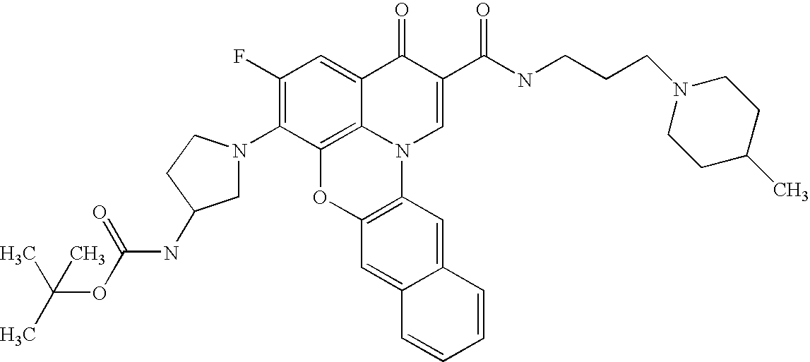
C1(F)=C(N2CC(NC(=O)OC(C)(C)C)CC2)C2=C3C(=C1)C(=O)C(C(=O)NCCCN1CCC(C)CC1)=CN3C1=C(O2)C=C2C(=C1)C=CC=C2
